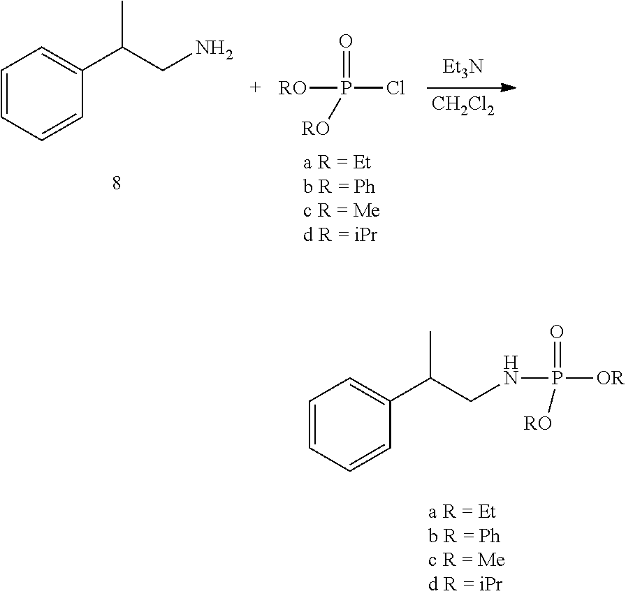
C1=CC=CC(C(CN)C)=C1.[RO]P(Cl)(=O)[RO].[Et3N].[CH2Cl2].C1=CC=CC(C(CNP([OR])(=O)[RO])C)=C1
